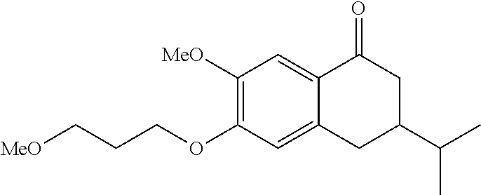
C1=C2C(=CC(OCCC[MeO])=C1[MeO])CC(C(C)C)CC2=O
